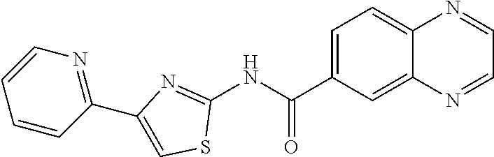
C1(C(NC2=NC(C3=NC=CC=C3)=CS2)=O)=CC=C2C(=C1)N=CC=N2
